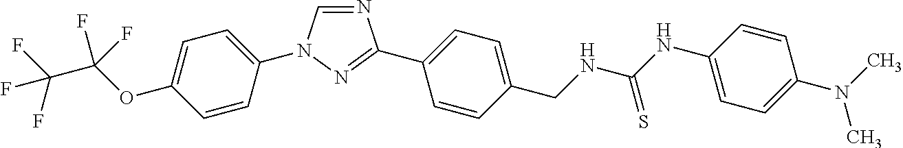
C1=C(OC(C(F)(F)F)(F)F)C=CC(N2C=NC(C3=CC=C(CNC(NC4=CC=C(N(C)C)C=C4)=S)C=C3)=N2)=C1
